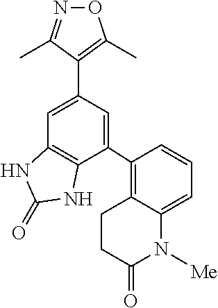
N1=C(C)C(C2=CC3=C(C(C4=C5C(=CC=C4)N([Me])C(=O)CC5)=C2)NC(=O)N3)=C(C)O1
